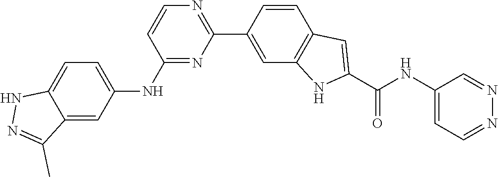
C1(C2=CC3=C(C=C2)C=C(C(NC2=CC=NN=C2)=O)N3)=NC=CC(NC2=CC=C3C(=C2)C(C)=NN3)=N1
